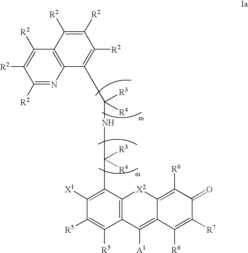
C12=C(C(C([R4])([R3])NC([R3])([R4])C3=C([R2])C([R2])=C([R2])C4=C3N=C([R2])C([R2])=C4[R2])=C([X1])C([R5])=C1[R5])[X2]C1=C([R6])C(=O)C([R7])=C([R6])C1=C2[A1]
